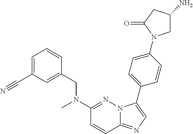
C1=C(C#N)C=C(CN(C2=NN3C(=NC=C3C3=CC=C(N4CC(N)CC4=O)C=C3)C=C2)C)C=C1
